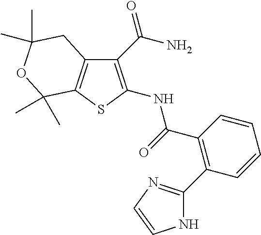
C12=C(SC(NC(=O)C3=C(C4=NC=CN4)C=CC=C3)=C1C(N)=O)C(C)(C)OC(C)(C)C2
